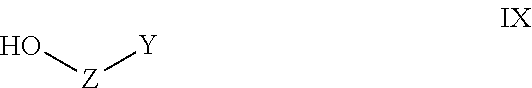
O[Z][Y]
